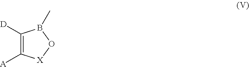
C1([D])=C([A])[X]OB1C
